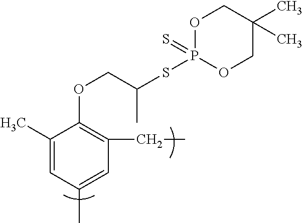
C1(C)=CC(C)=CC(CC)=C1OCC(C)SP1(=S)OCC(C)(C)CO1
